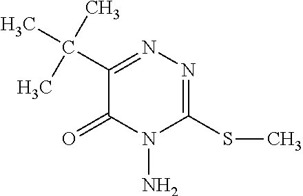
C1(SC)=NN=C(C(C)(C)C)C(=O)N1N
